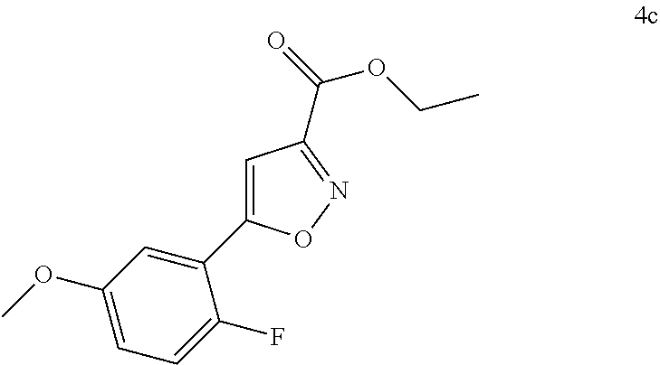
C1=C(C2=CC(OC)=CC=C2F)ON=C1C(OCC)=O
